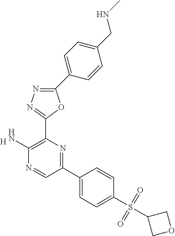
[H].C1(N)=C(C2=NN=C(C3=CC=C(CNC)C=C3)O2)N=C(C2=CC=C(S(C3COC3)(=O)=O)C=C2)C=N1
